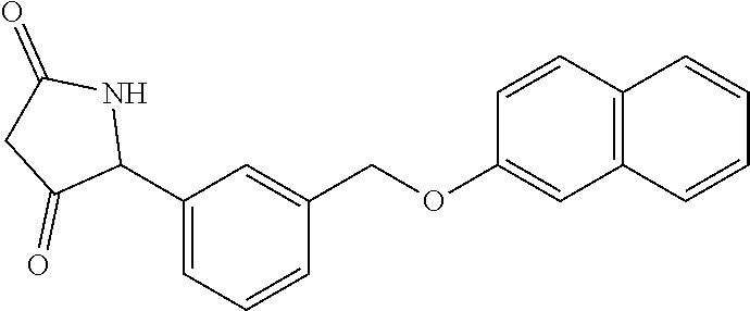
C1(C2NC(=O)CC2=O)=CC=CC(COC2=CC3=C(C=C2)C=CC=C3)=C1
